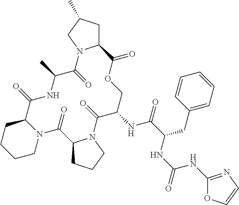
C1CN2C(CC1)C(=O)NC(C)C(=O)N1C(CC(C)C1)C(=O)OCC(NC(=O)C(CC1=CC=CC=C1)NC(NC1=NC=CO1)=O)C(=O)N1C(C2=O)CCC1
